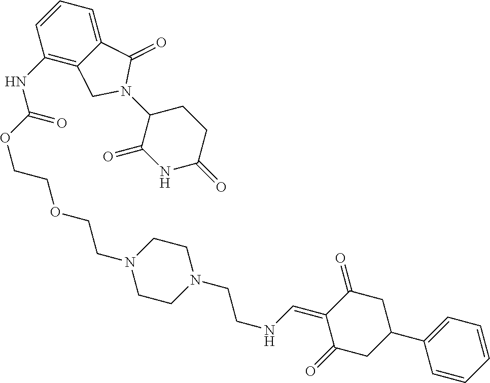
C1=CC=C(C2CC(=O)C(=CNCCN3CCN(CCOCCOC(=O)NC4=C5C(=CC=C4)C(=O)N(C4C(=O)NC(=O)CC4)C5)CC3)C(=O)C2)C=C1
